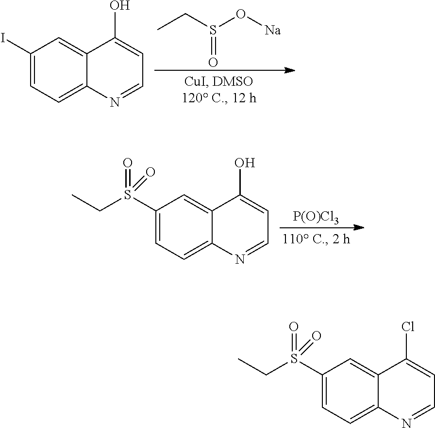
CCS(O[Na])=O.C1(I)=CC=C2C(=C1)C(O)=CC=N2.[P(O)Cl3].C1(S(CC)(=O)=O)=CC=C2C(=C1)C(O)=CC=N2.C1(S(CC)(=O)=O)=CC=C2C(=C1)C(Cl)=CC=N2
